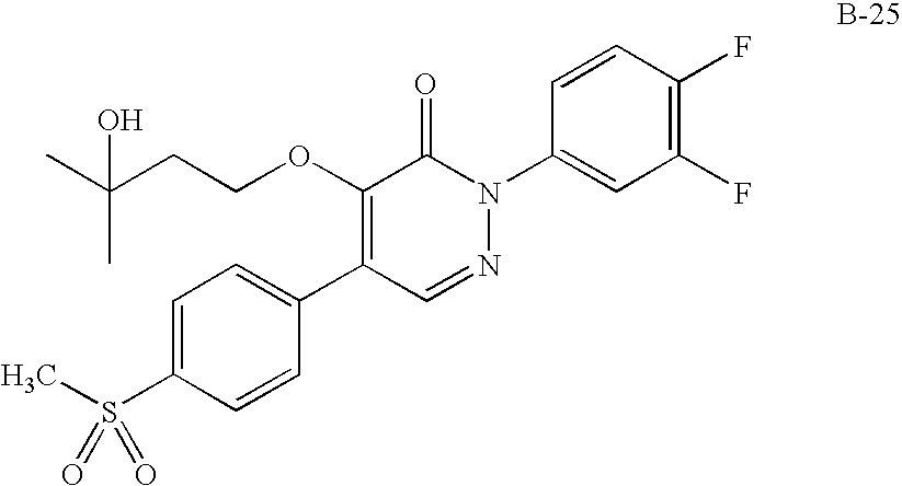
C1=C(S(C)(=O)=O)C=CC(C2=C(OCCC(C)(O)C)C(=O)N(C3=CC(F)=C(F)C=C3)N=C2)=C1
